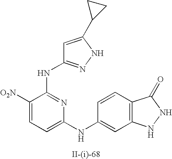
C1([O2N])=CC=C(NC2=CC3=C(C=C2)C(=O)NN3)N=C1NC1=NNC(C2CC2)=C1
